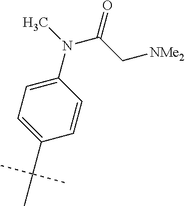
C1=C(N(C(C[NMe2])=O)C)C=CC(C(C)(C)C)=C1
